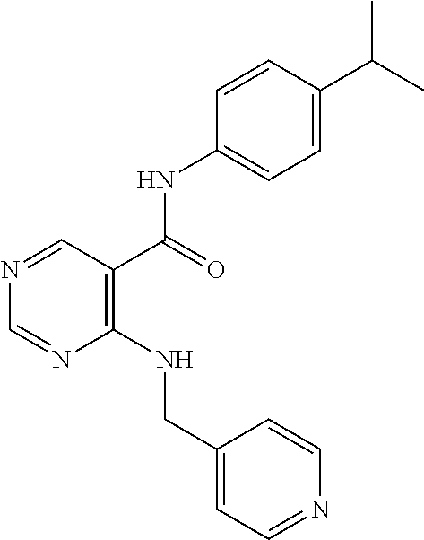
N1=CC(C(=O)NC2=CC=C(C(C)C)C=C2)=C(NCC2=CC=NC=C2)N=C1
